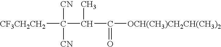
[CF3CH2CH2]C([CN])([CN])C(C(=O)[OCH(CH3)CH2CH(CH3)2])C
